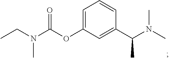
CCN(C(OC1=CC=CC(C(N(C)C)C)=C1)=O)C
